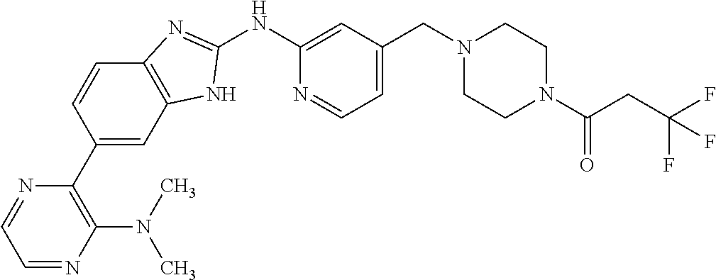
C1=CC(C2=C(N(C)C)N=CC=N2)=CC2=C1N=C(NC1=CC(CN3CCN(C(CC(F)(F)F)=O)CC3)=CC=N1)N2
